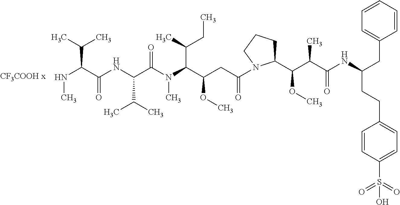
N(C(C(NC(C(C)C)C(=O)N(C)C(C(C)CC)C(OC)CC(=O)N1C(C(OC)C(C)C(=O)NC(CCC2=CC=C(S(=O)(=O)O)C=C2)CC2=CC=CC=C2)CCC1)=O)C(C)C)C
